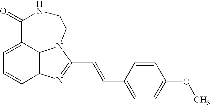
C1=C2C3=C(C=C1)N=C(C=CC1=CC=C(OC)C=C1)N3CCNC2=O
